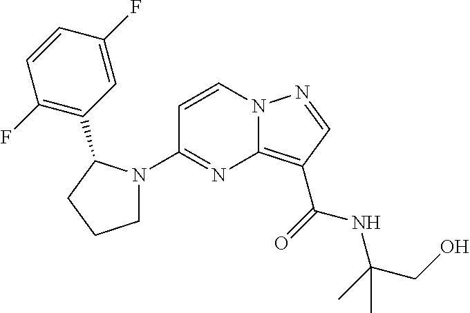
C12=C(C(=O)NC(CO)(C)C)C=NN1C=CC(N1CCCC1C1=C(F)C=CC(F)=C1)=N2
